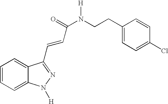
C1=CC=C2C(=C1)C(C=CC(N(CCC1=CC=C(Cl)C=C1)[H])=O)=NN2[H]
